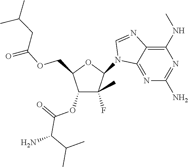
C1(N2C3=NC(N)=NC(NC)=C3N=C2)C(F)(C)C(OC(=O)C(C(C)C)N)C(COC(=O)CC(C)C)O1
